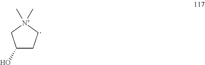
C1(O)CC[N+](C)(C)C1
